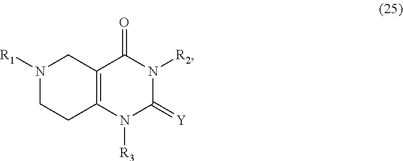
N1([R1])CCC2=C(C1)C(=O)N([R2])C(=[Y])N2[R3]
